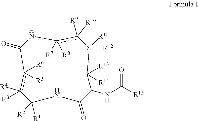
c1([R9])([R10])c([R7])([R8])NC(=O)c([R6])([R5])c([R4])([R3])C([R1])([R2])NC(=O)C(NC([R15])=O)C([R13])([R14])S1([R11])[R12]
